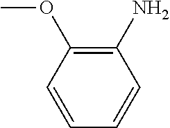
C1(N)=C(OC)C=CC=C1
